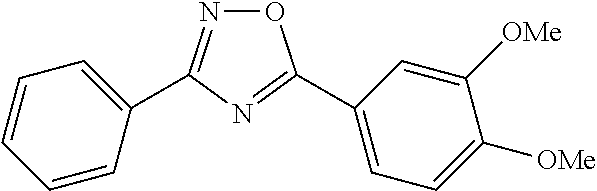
N1=C(C2=CC=CC=C2)N=C(C2=CC=C([OMe])C([OMe])=C2)O1
